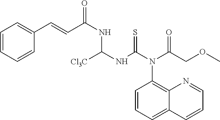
C1=CC=CC(C=CC(NC(NC(=S)N(C2=C3C(=CC=C2)C=CC=N3)C(COC)=O)[Cl3C])=O)=C1
